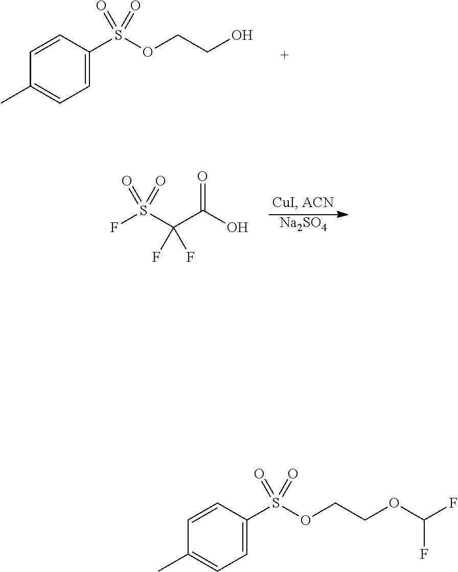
C1=CC(S(OCCO)(=O)=O)=CC=C1C.[Na2SO4].FS(C(F)(F)C(O)=O)(=O)=O.C1=CC(S(OCCOC(F)F)(=O)=O)=CC=C1C
